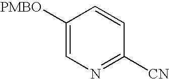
C1([PMBO])=CN=C([CN])C=C1
